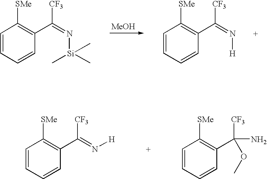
[MeOH].C1=CC=CC(C(=N[Si](C)(C)C)[CF3])=C1[SMe].C1=CC=CC(C(=N[H])[CF3])=C1[SMe].C1=CC=CC(C([CF3])(N)OC)=C1[SMe].C1=CC=CC(C([CF3])=N[H])=C1[SMe]
